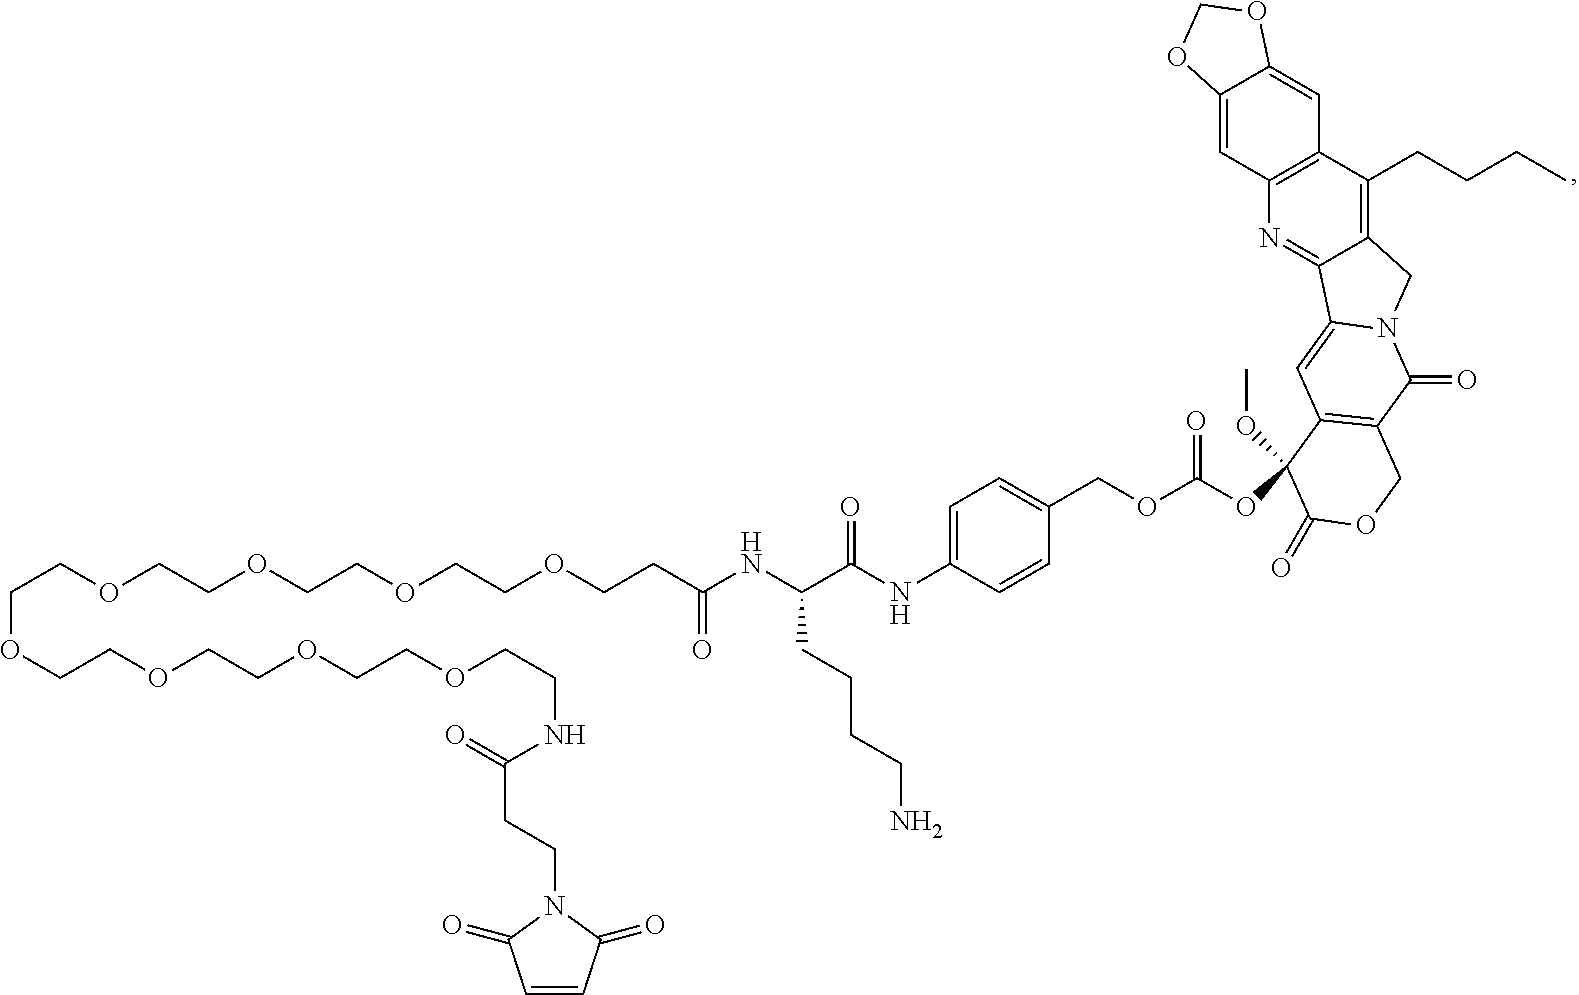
C1=CC(=O)N(CCC(=O)NCCOCCOCCOCCOCCOCCOCCOCCOCCC(NC(C(NC2=CC=C(COC(OC3(OC)C4=C(C(=O)N5C(=C4)C4=NC6=C(C(CCCC)=C4C5)C=C4C(=C6)OCO4)COC3=O)=O)C=C2)=O)CCCCN)=O)C1=O
